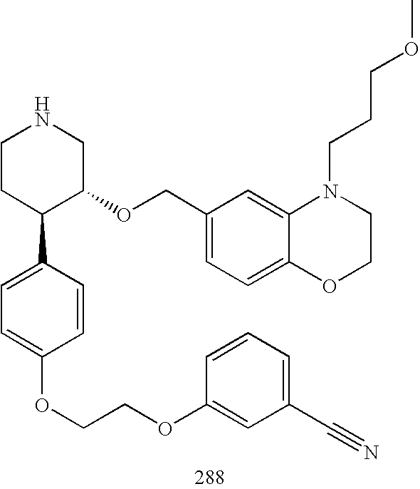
C1CC(C2=CC=C(OCCOC3=CC(C#N)=CC=C3)C=C2)C(OCC2=CC=C3C(=C2)N(CCCOC)CCO3)CN1
